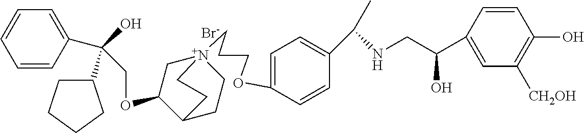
[Br-].C(OC1C[N+]2(CCCOC3=CC=C(C(NCC(C4=CC([CH2OH])=C(O)C=C4)O)C)C=C3)CCC1CC2)C(C1=CC=CC=C1)(O)C1CCCC1
